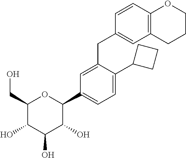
C1(CO)C(O)C(O)C(O)C(C2=CC=C(C3CCC3)C(CC3=CC4=C(C=C3)OCCC4)=C2)O1
